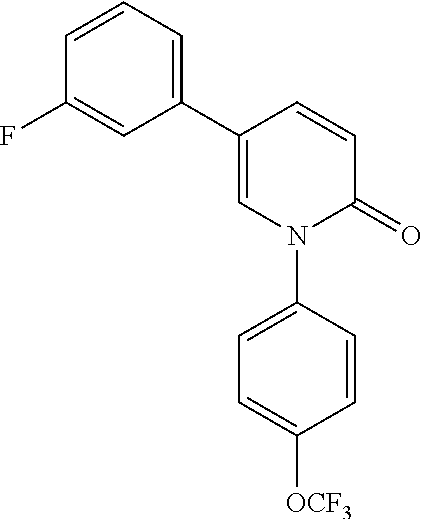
C1=C(C2=CC=CC(F)=C2)C=CC(=O)N1C1=CC=C([OCF3])C=C1
